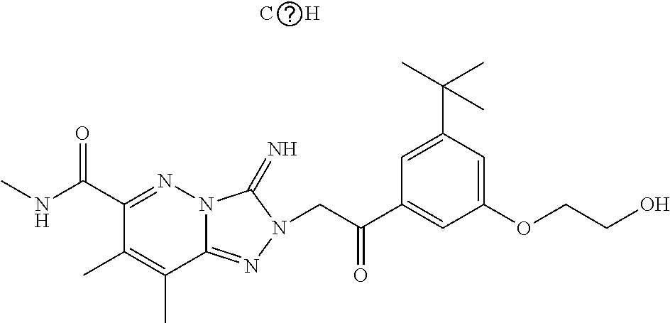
N12C(=NN(CC(C3=CC(OCCO)=CC(C(C)(C)C)=C3)=O)C1=N)C(C)=C(C)C(C(NC)=O)=N2.[C      H]
